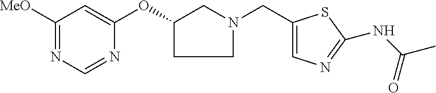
C1([MeO])=NC=NC(OC2CCN(CC3=CN=C(NC(C)=O)S3)C2)=C1
